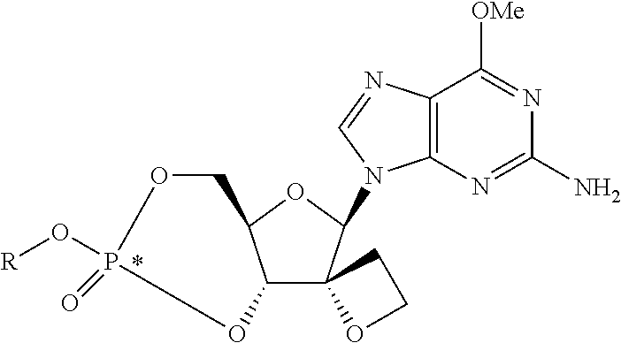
C12C3(C(N4C5=C(C([OMe])=NC(N)=N5)N=C4)OC1COP(=O)(O[R])O2)OCC3
